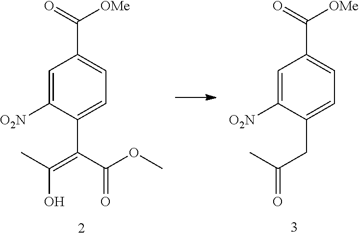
C1=C([O2N])C(C(C(OC)=O)=C(C)O)=CC=C1C(=O)[OMe].C1=C([O2N])C(CC(C)=O)=CC=C1C(=O)[OMe]
